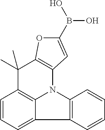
C1=CC=C2C3=C1C(C)(C)C1=C(N3C3=C2C=CC=C3)C=C(B(O)O)O1
